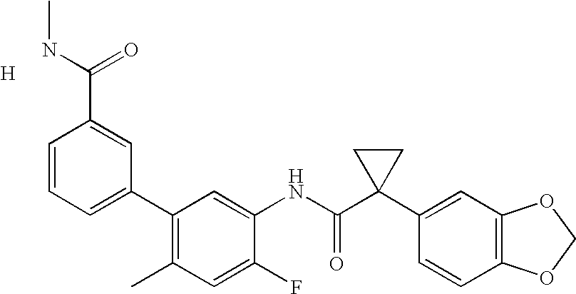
C1(C2=CC=CC(C(NC)=O)=C2)=C(C)C=C(F)C(NC(C2(C3=CC4=C(C=C3)OCO4)CC2)=O)=C1.[H]
